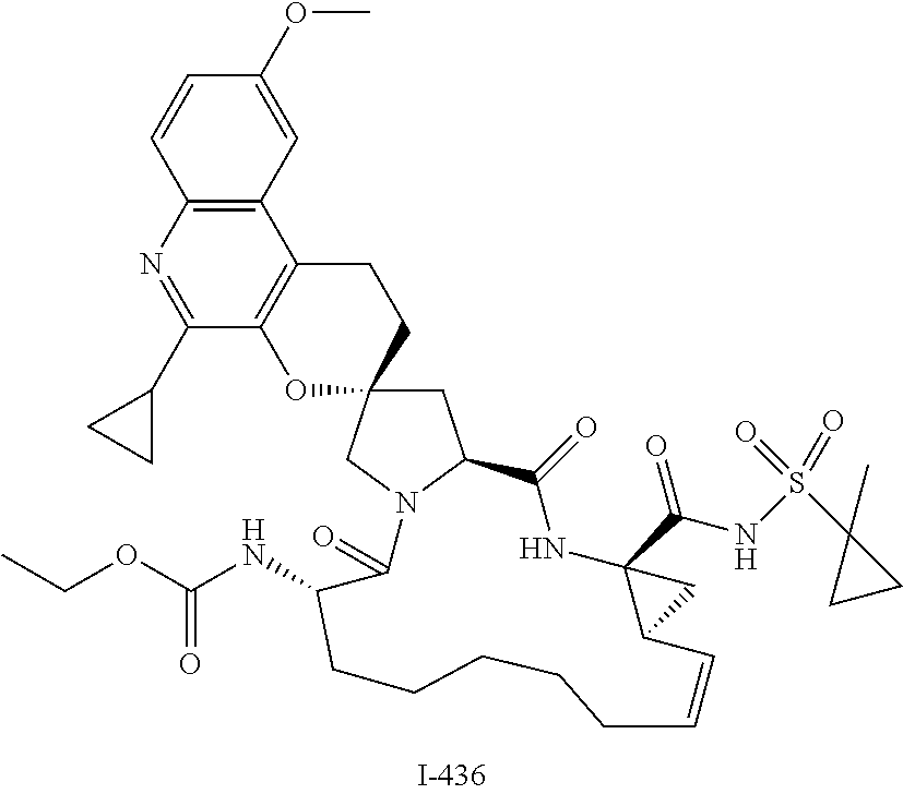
C1=CC2=C(C=C1OC)C1=C(C(C3CC3)=N2)OC2(CC1)CC1N(C2)C(=O)C(NC(OCC)=O)CCCCCC=CC2C(C(NS(C3(C)CC3)(=O)=O)=O)(NC1=O)C2
